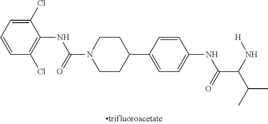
C1(Cl)=CC=CC(Cl)=C1NC(N1CCC(C2=CC=C(NC(C(N[H])C(C)C)=O)C=C2)CC1)=O
